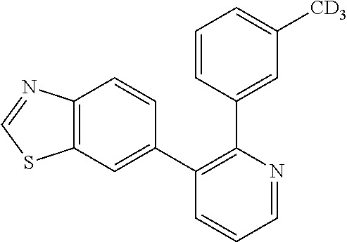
C1=NC(C2=CC([CD3])=CC=C2)=C(C2=CC3=C(C=C2)N=CS3)C=C1
